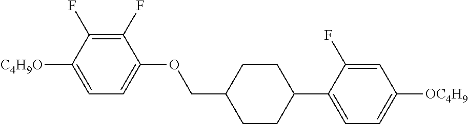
C1(F)=C(F)C([C4H9O])=CC=C1OCC1CCC(C2=CC=C([OC4H9])C=C2F)CC1
